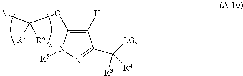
[A]C(OC1=C([H])C(C([LG])([R4])[R3])=NN1[R5])([R7])[R6]
